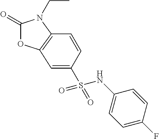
C1(=O)OC2=C(N1CC)C=CC(S(=O)(NC1=CC=C(F)C=C1)=O)=C2
